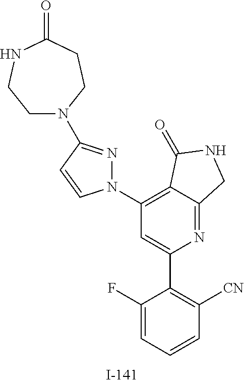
N1(C2=NN(C3=C4C(=NC(C5=C([CN])C=CC=C5F)=C3)CNC4=O)C=C2)CCNC(=O)CC1
